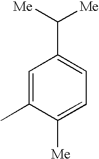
C1=C(C)C([Me])=CC=C1C([Me])[Me]
